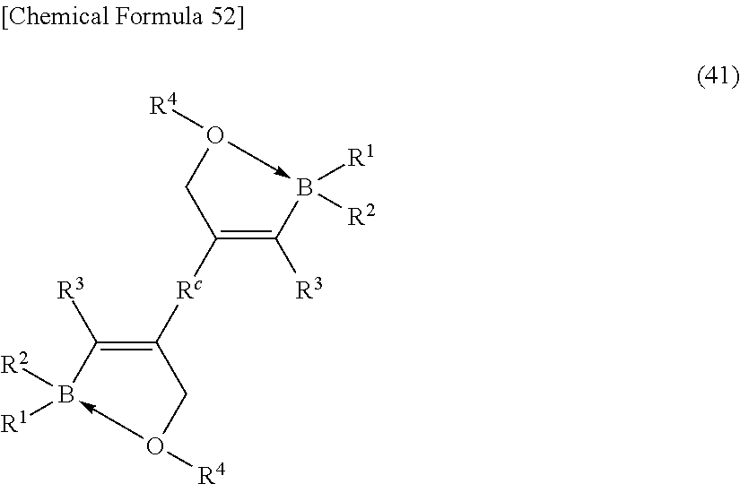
O1([R4])->B([R2])([R1])C([R3])=C([Rc]C2=C([R3])B([R2])([R1])-O([R4])C2)C1
